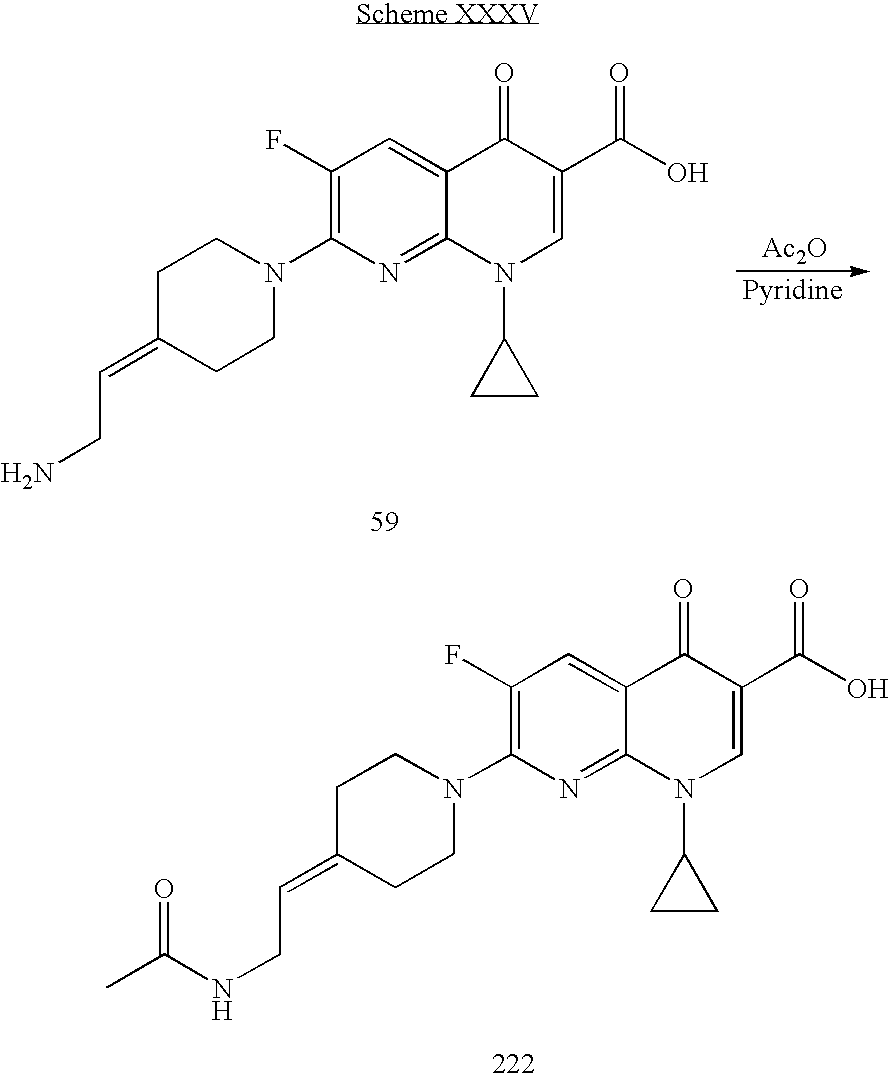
C1(F)=C(N2CCC(=CCN)CC2)N=C2C(=C1)C(=O)C(C(O)=O)=CN2C1CC1.[Ac2O].C1(F)=C(N2CCC(=CCNC(=O)C)CC2)N=C2C(=C1)C(=O)C(C(O)=O)=CN2C1CC1
